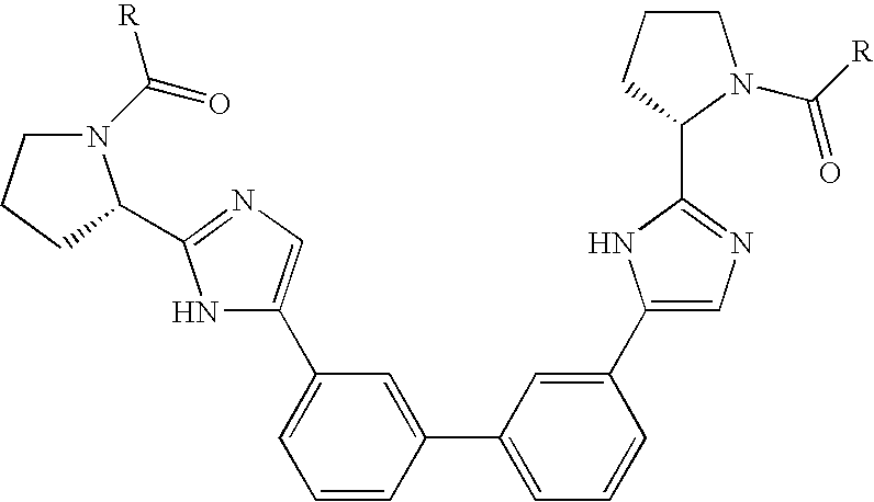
C1=C(C2=CC=CC(C3=CN=C(C4CCCN4C([R])=O)N3)=C2)C=CC=C1C1=CN=C(C2N(C(=O)[R])CCC2)N1
